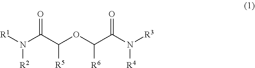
[R1]N(C(C(OC(C(N([R3])[R4])=O)[R6])[R5])=O)[R2]
